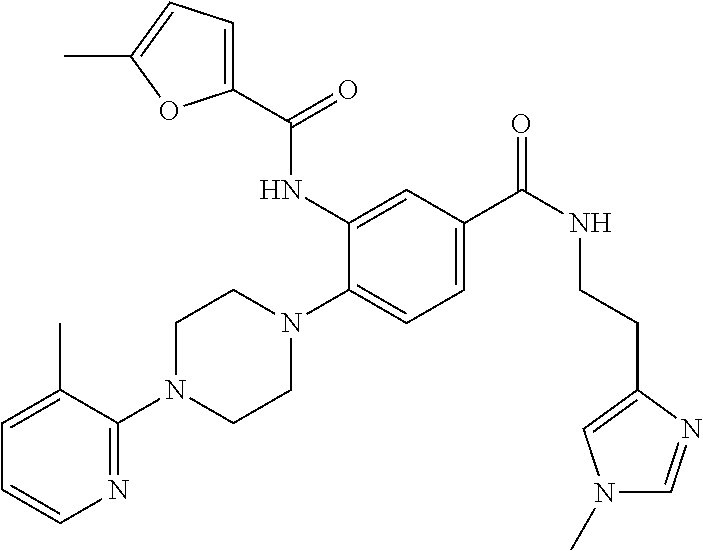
C1=C(C)C(N2CCN(C3=CC=C(C(NCCC4=CN(C)C=N4)=O)C=C3NC(C3=CC=C(C)O3)=O)CC2)=NC=C1
